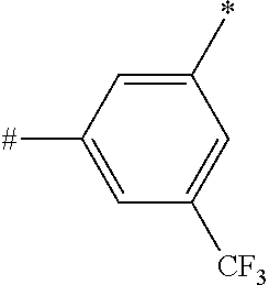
C1(*)=CC([#])=CC([CF3])=C1
